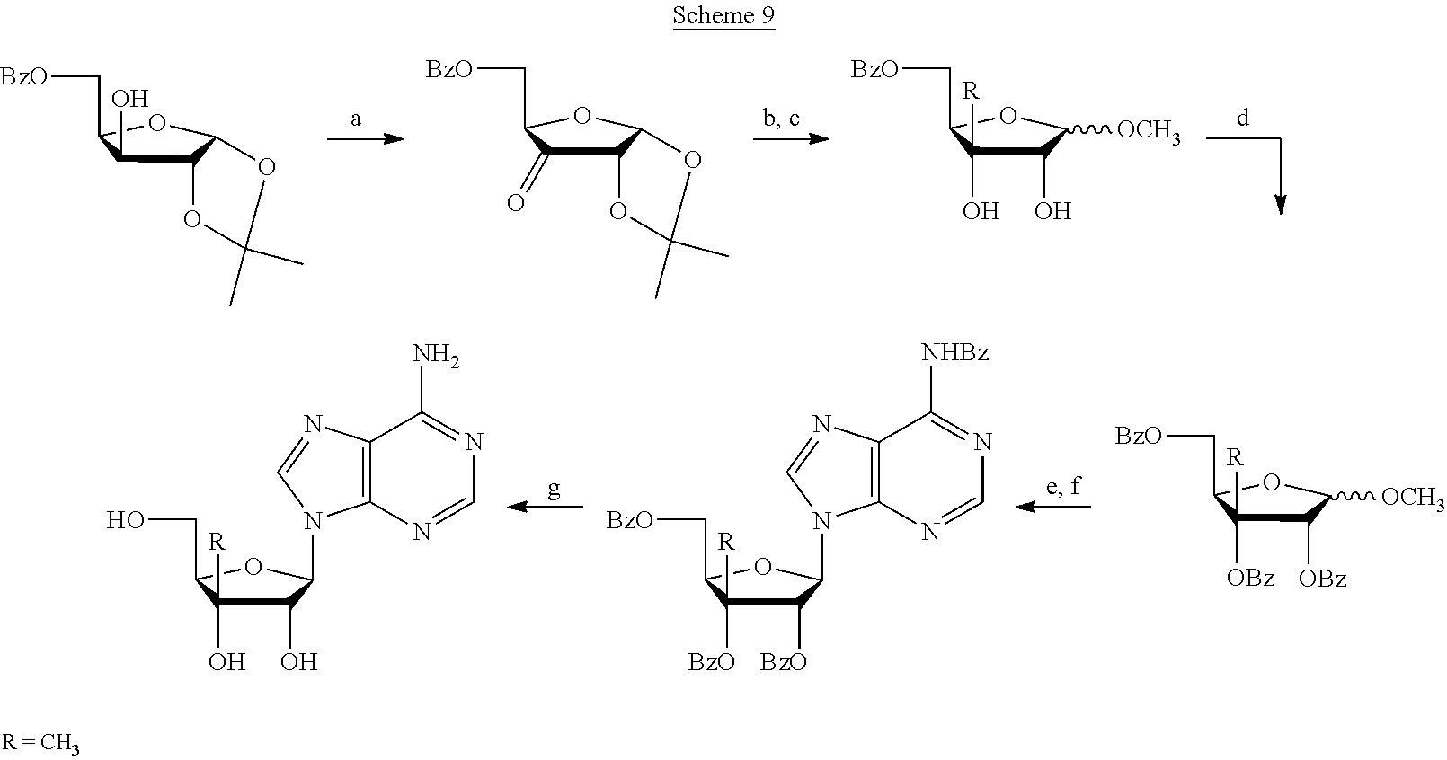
C12C(O)C(C[BzO])OC1OC(C)(C)O2.C12C(=O)C(C[BzO])OC1OC(C)(C)O2.C1(O)C(O)([R])C(C[BzO])OC1[OCH3].C1([BzO])C([BzO])([R])C(C[BzO])OC1N1C2=C(C([NHBz])=NC=N2)N=C1.C1(O)C(O)([R])C(CO)OC1N1C2=C(C(N)=NC=N2)N=C1.C1([OBz])C([OBz])([R])C(C[BzO])OC1[OCH3]
